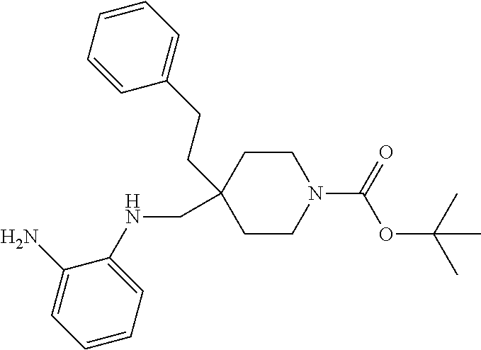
C1CN(C(=O)OC(C)(C)C)CCC1(CCC1=CC=CC=C1)CNC1=CC=CC=C1N
